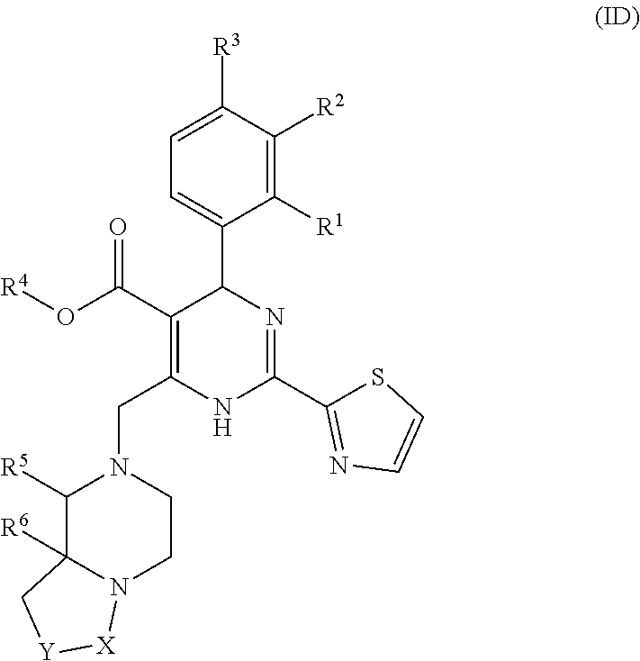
C1([R1])=C([R2])C([R3])=CC=C1C1C(C(=O)O[R4])=C(CN2C([R5])C3([R6])N(CC2)[X][Y]C3)NC(C2=NC=CS2)=N1
